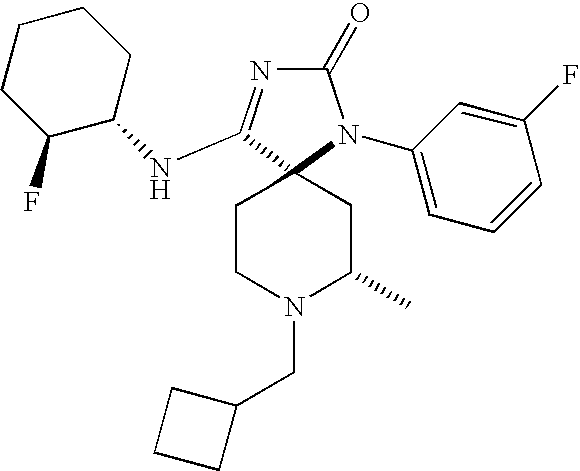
C1(=O)N=C(NC2C(F)CCCC2)C2(CCN(CC3CCC3)C(C)C2)N1C1=CC=CC(F)=C1
